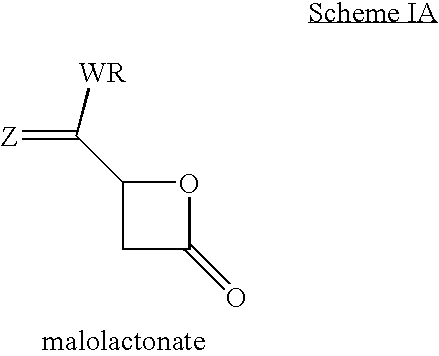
C1(C([WR])=[Z])CC(=O)O1
